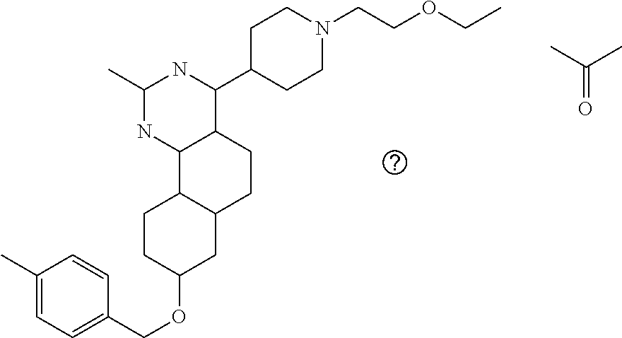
O(C1CC2C(CC1)C1C(CC2)C(C2CCN(CCOCC)CC2)NC(C)N1)CC1=CC=C(C)C=C1.CC(C)=O
